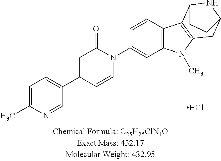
C1=C(C)N=CC(C2=CC(=O)N(C3=CC4=C(C=C3)C3=C(N4C)CC4NC3CC4)C=C2)=C1.Cl
